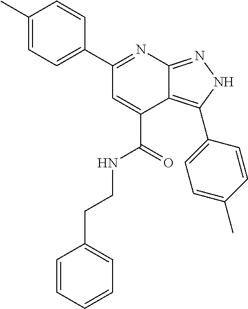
C1(C)=CC=C(C2=NC3=NNC(C4=CC=C(C)C=C4)=C3C(C(=O)NCCC3=CC=CC=C3)=C2)C=C1
